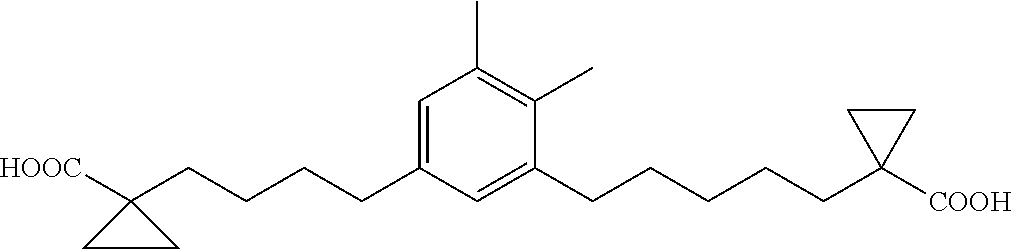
C(CCCC1([HOOC])CC1)C1=CC(C)=C(C)C(CCCCCC2([COOH])CC2)=C1
